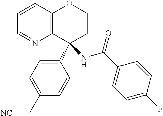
C1=CC2=C(N=C1)C(C1=CC=C(C[NC])C=C1)(NC(=O)C1=CC=C(F)C=C1)CCO2
